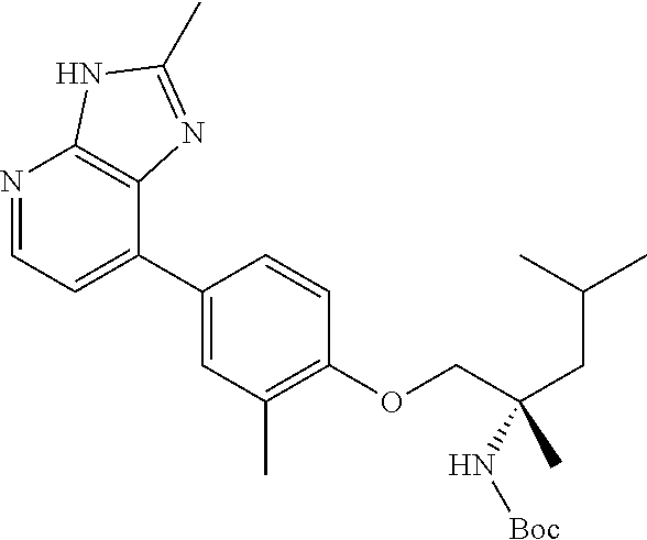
C1(C2=CC=NC3=C2N=C(C)N3)=CC(C)=C(OCC(CC(C)C)(C)N[Boc])C=C1
